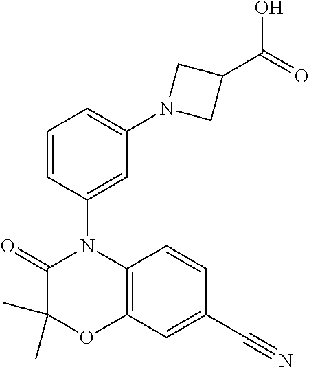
C1(C)(C)C(=O)N(C2=CC(N3CC(C(=O)O)C3)=CC=C2)C2=C(O1)C=C(C#N)C=C2
